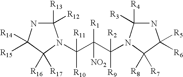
C1([R13])([R12])NC([R14])([R15])C([R16])([R17])N1C(C([R1])(C([R2])([R9])N1C([R4])([R3])NC([R5])([R6])C1([R8])[R7])[NO2])([R11])[R10]
